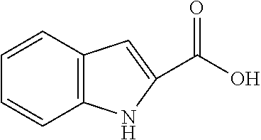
C1=CC2=C(C=C1)NC(C(O)=O)=C2
